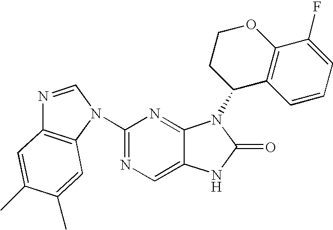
C12=CN=C(N3C4=C(N=C3)C=C(C)C(C)=C4)N=C1N(C1C3=C(C(F)=CC=C3)OCC1)C(=O)N2
